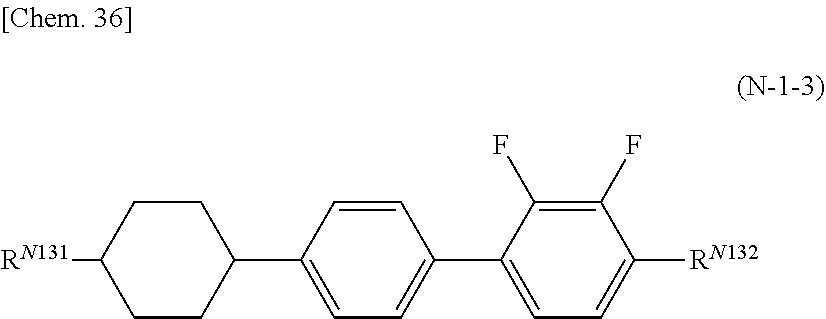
C1(F)=C(F)C(C2=CC=C(C3CCC([RN131])CC3)C=C2)=CC=C1[RN132]
